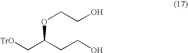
[TrO]CC(CCO)OCCO
